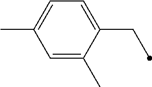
C1=C(C)C=C(C)C(CC)=C1
